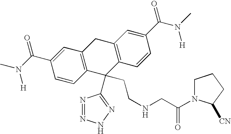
N1=NNN=C1C1(CCNCC(=O)N2CCCC2[CN])C2=C(CC3=C1C=CC(C(N([H])C)=O)=C3)C=C(C(N(C)[H])=O)C=C2
